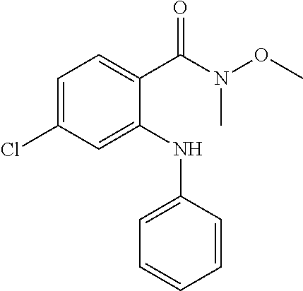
C1=C(Cl)C=C(NC2=CC=CC=C2)C(C(N(OC)C)=O)=C1
